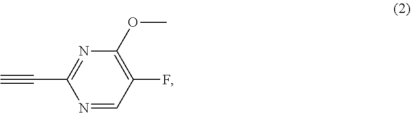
N1=CC(F)=C(OC)N=C1C#C
